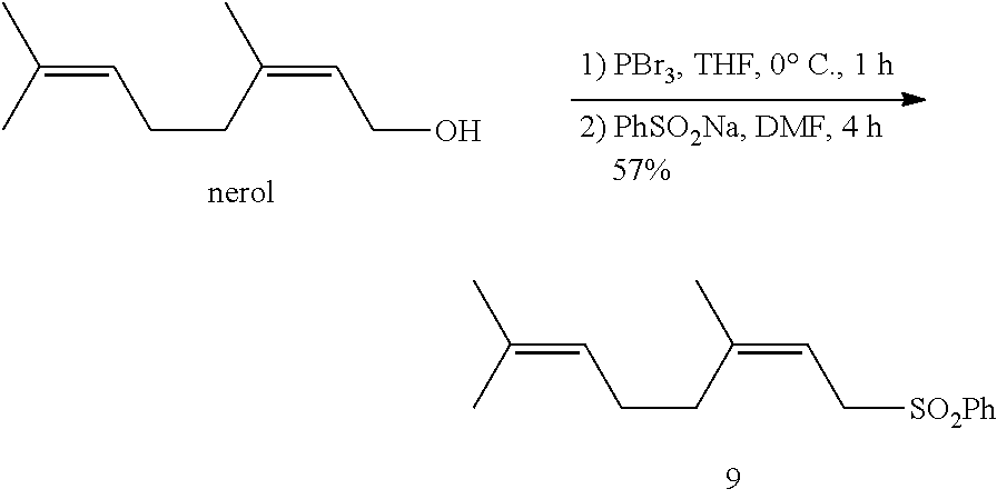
C(C=C(C)C)CC(=CCO)C.C(C=C(C)C)CC(=CC[SO2Ph])C
